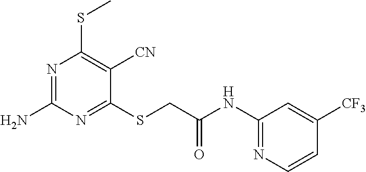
N1=C(N)N=C(SCC(NC2=NC=CC([CF3])=C2)=O)C([CN])=C1SC
